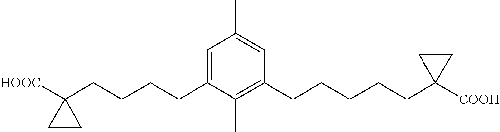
C1=C(CCCCC2([HOOC])CC2)C(C)=C(CCCCCC2([COOH])CC2)C=C1C
